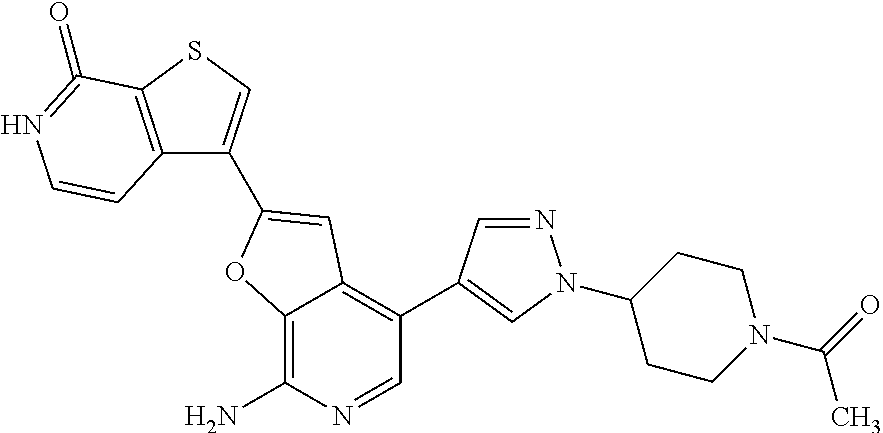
C12=C(N)N=CC(C3=CN(C4CCN(C(=O)C)CC4)N=C3)=C1C=C(C1=CSC3=C1C=CN=C3=O)O2
